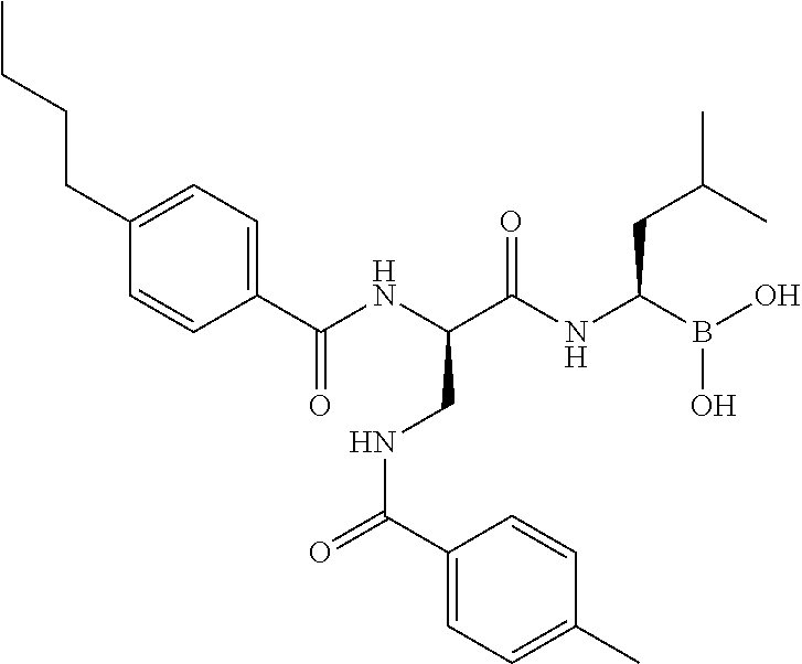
C1=C(CCCC)C=CC(C(NC(C(NC(B(O)O)CC(C)C)=O)CNC(=O)C2=CC=C(C)C=C2)=O)=C1
